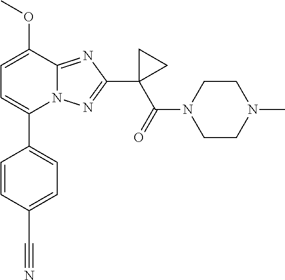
C1=C(OC)C2=NC(C3(C(=O)N4CCN(C)CC4)CC3)=NN2C(C2=CC=C(C#N)C=C2)=C1
